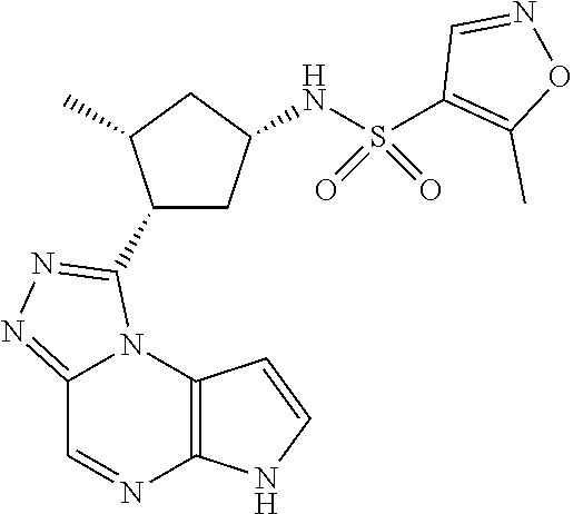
C12=NN=C(C3CC(NS(=O)(=O)C4=C(C)ON=C4)CC3C)N1C1=C(N=C2)NC=C1
